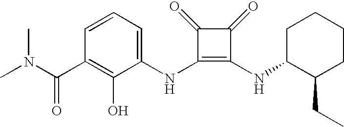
N(C1=C(NC2C(CC)CCCC2)C(=O)C1=O)C1=CC=CC(C(=O)N(C)C)=C1O
